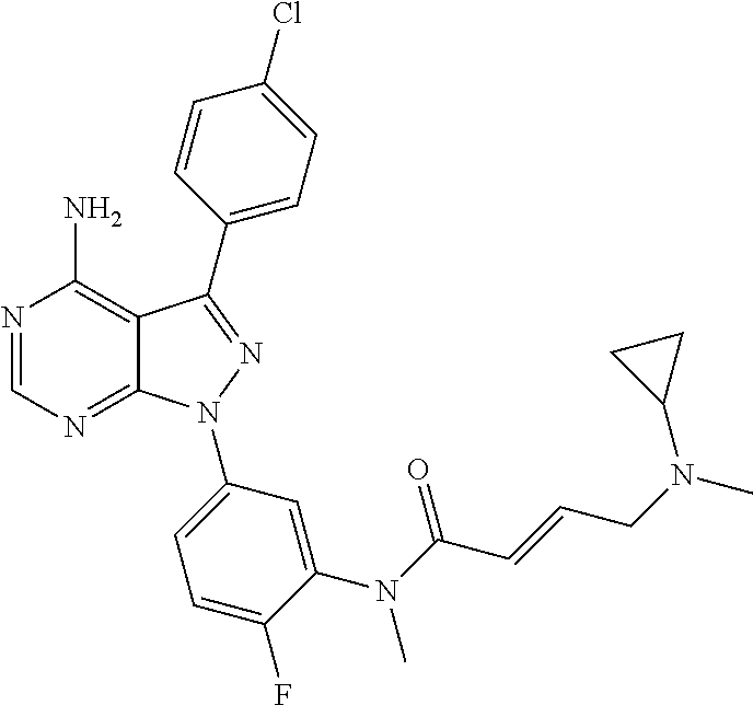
N1=CN=C2C(=C1N)C(C1=CC=C(Cl)C=C1)=NN2C1=CC=C(F)C(N(C(C=CCN(C)C2CC2)=O)C)=C1
